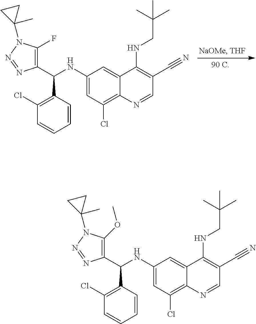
C1(OC)=C(C(NC2=CC(Cl)=C3C(=C2)C(NCC(C)(C)C)=C(C#N)C=N3)C2=C(Cl)C=CC=C2)N=NN1C1(C)CC1.C1(F)=C(C(NC2=CC(Cl)=C3C(=C2)C(NCC(C)(C)C)=C(C#N)C=N3)C2=C(Cl)C=CC=C2)N=NN1C1(C)CC1
